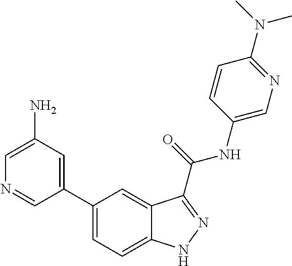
C1(N)=CN=CC(C2=CC=C3C(=C2)C(C(NC2=CN=C(N(C)C)C=C2)=O)=NN3)=C1
